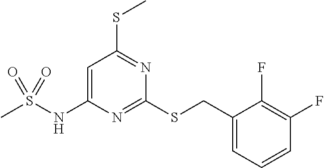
C1(CSC2=NC(NS(C)(=O)=O)=CC(SC)=N2)=CC=CC(F)=C1F
